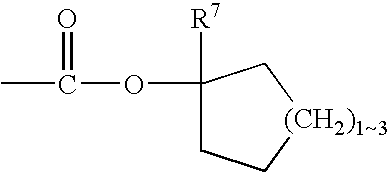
CC(=O)OC1([R7])CC[(CH2)1~3]C1
